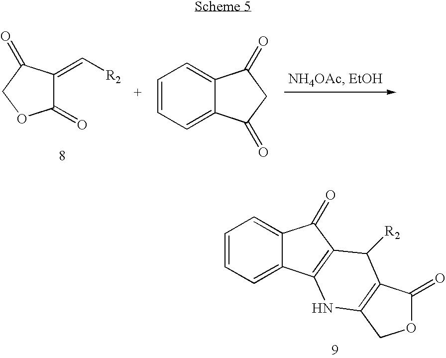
C1(=O)C(=C[R2])C(=O)CO1.C1=CC=C2C(=C1)C(=O)CC2=O.C1=CC=C2C(=C1)C(=O)C1=C2NC2=C(C1[R2])C(=O)OC2
